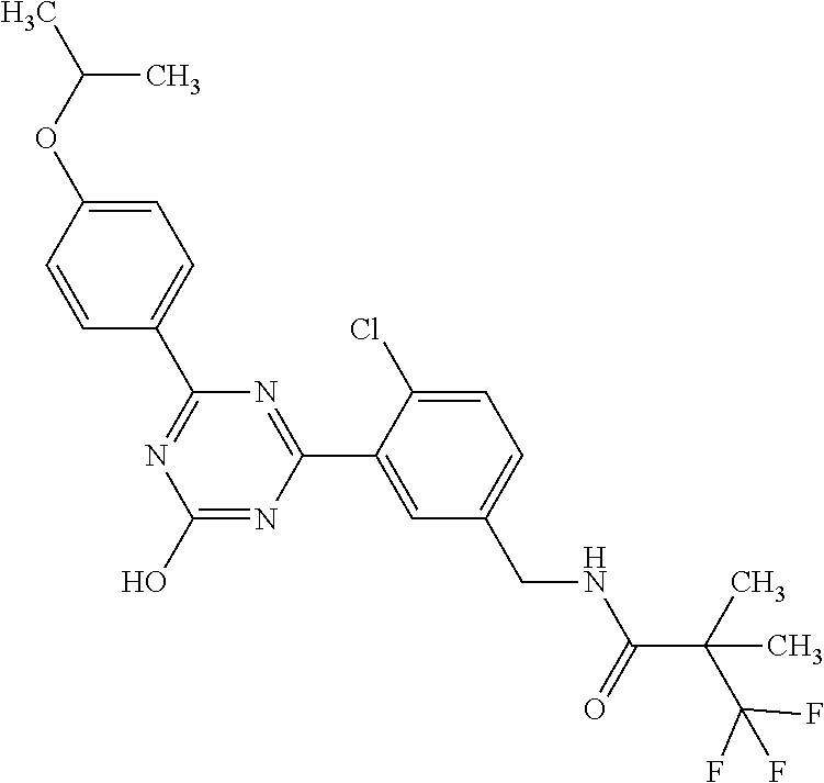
C1(C2=NC(O)=NC(C3=CC(CNC(C(C(F)(F)F)(C)C)=O)=CC=C3Cl)=N2)=CC=C(OC(C)C)C=C1
